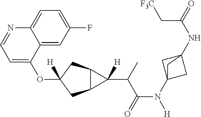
O(C1([H])CC2C(C1)C2(C(C(N([H])C12CC(NC(=O)C[F3C])(C1)C2)=O)C)[H])C1=CC=NC2=CC=C(F)C=C12
